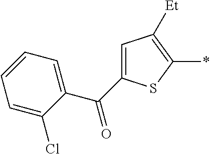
C1(C(C2=CC=CC=C2Cl)=O)=CC([Et])=C(*)S1
